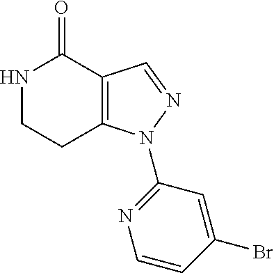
C12=C(C=NN1C1=NC=CC(Br)=C1)C(=O)NCC2
